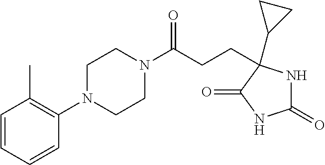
C1(N2CCN(C(CCC3(C4CC4)NC(=O)NC3=O)=O)CC2)=C(C)C=CC=C1
